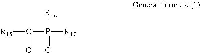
[R15]C(P([R17])([R16])=O)=O
